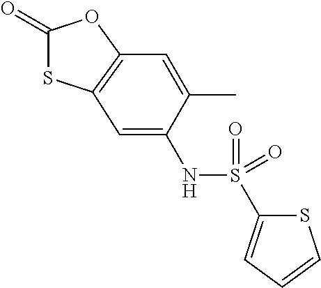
C1(=O)SC2=C(O1)C=C(C)C(NS(C1=CC=CS1)(=O)=O)=C2
